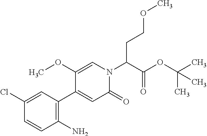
C1(Cl)=CC(C2=CC(=O)N(C(C(=O)OC(C)(C)C)CCOC)C=C2OC)=C(N)C=C1
